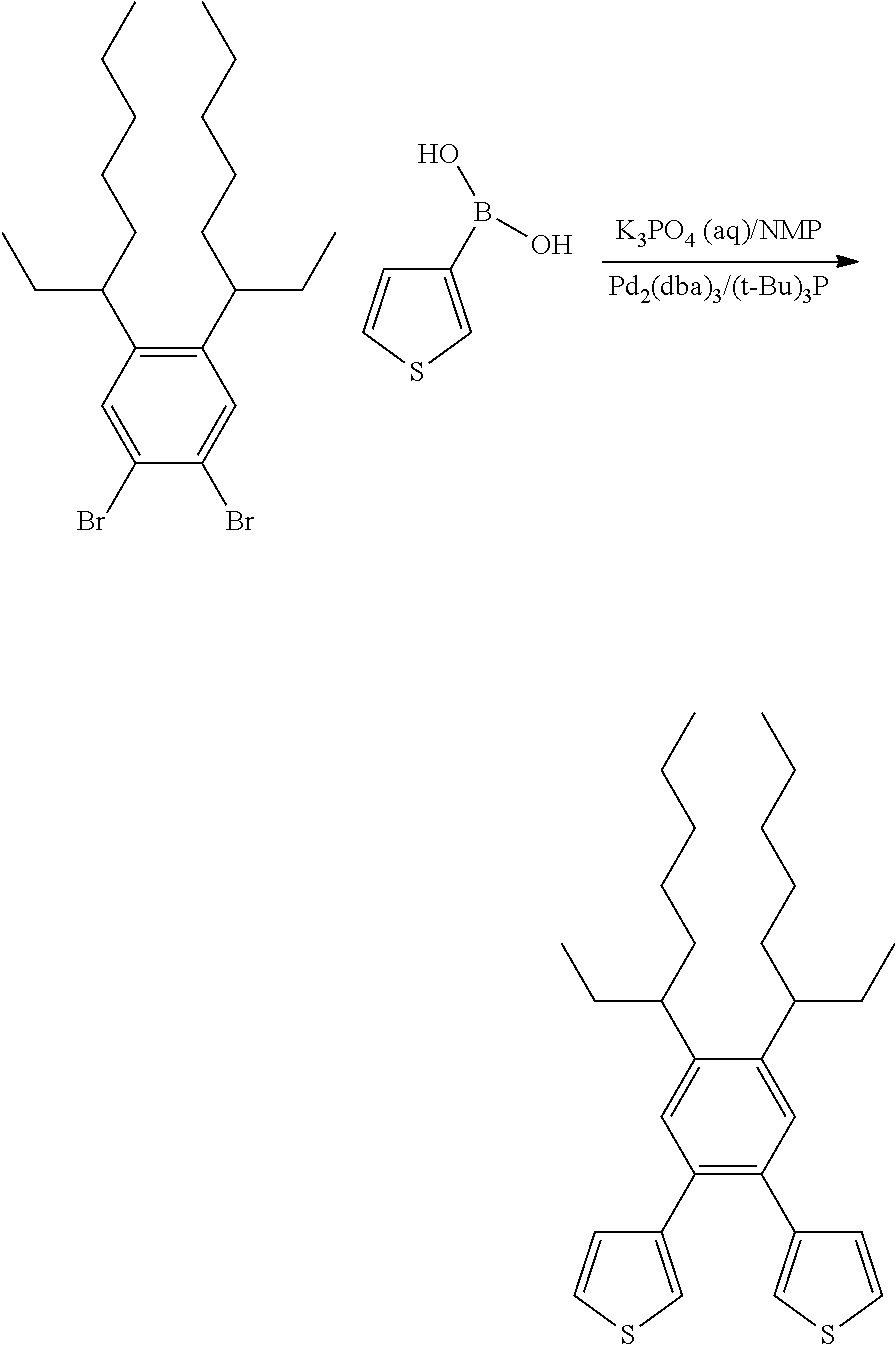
C1(C(CC)CCCCC)=C(C(CC)CCCCC)C=C(Br)C(Br)=C1.C1(B(O)O)=CSC=C1.C1(C(CC)CCCCC)=CC(C2=CSC=C2)=C(C2=CSC=C2)C=C1C(CC)CCCCC
